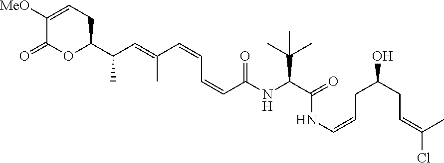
C1([MeO])=CCC(C(C=C(C=CC=CC(=O)NC(C(C)(C)C)C(=O)NC=CCC(CC=C(C)Cl)O)C)C)OC1=O
